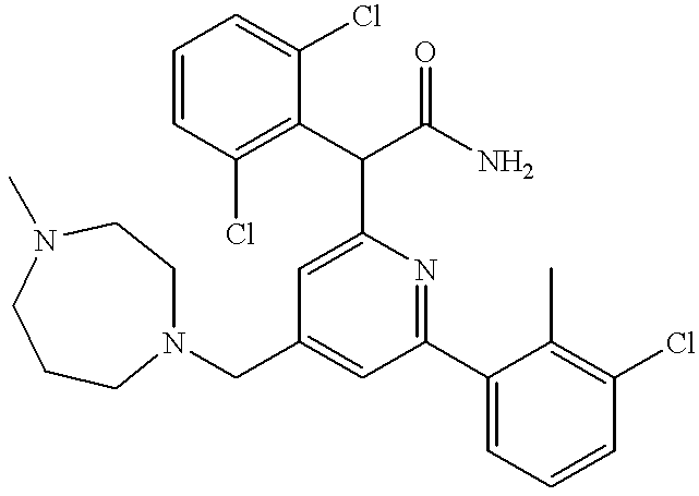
N1(CC2=CC(C3=CC=CC(Cl)=C3C)=NC(C(C3=C(Cl)C=CC=C3Cl)C(N)=O)=C2)CCN(C)CCC1
